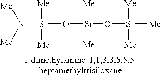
[Si](O[Si](O[Si]([Me])([Me])[Me])([Me])[Me])([Me])([Me])N([Me])[Me]
